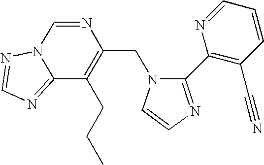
N1=CN2C(=NC=N2)C(CCC)=C1CN1C(C2=C(C#N)C=CC=N2)=NC=C1
